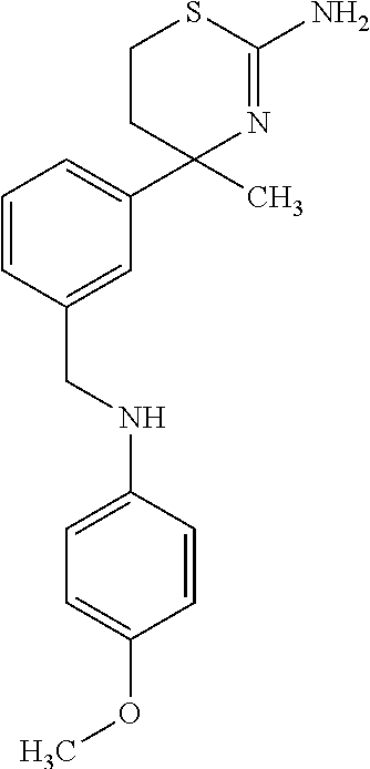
C1=CC(CNC2=CC=C(OC)C=C2)=CC(C2(C)CCSC(N)=N2)=C1
